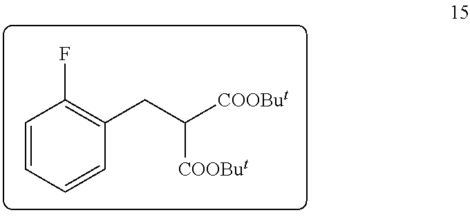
C1=CC=CC(CC([COOBut])[COOBut])=C1F
